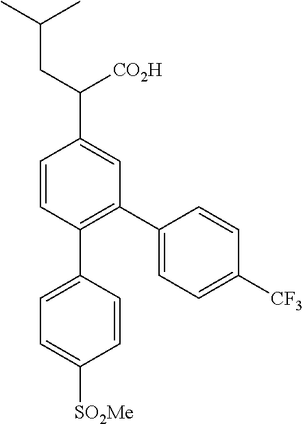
C1=CC(C2=CC=C([SO2Me])C=C2)=C(C2=CC=C([CF3])C=C2)C=C1C(CC(C)C)[CO2H]
